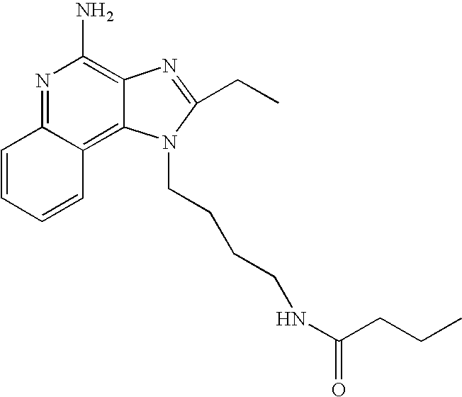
N1=C2C(=C3C(=C1N)N=C(CC)N3CCCCNC(CCC)=O)C=CC=C2
